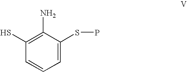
C1=C(SP)C(N)=C(S)C=C1
